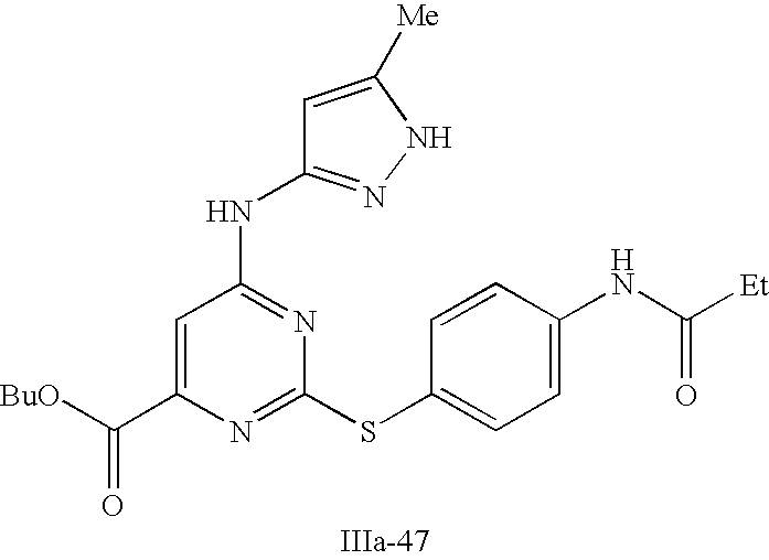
C1=C(C([BuO])=O)N=C(SC2=CC=C(NC([Et])=O)C=C2)N=C1NC1=NNC([Me])=C1
